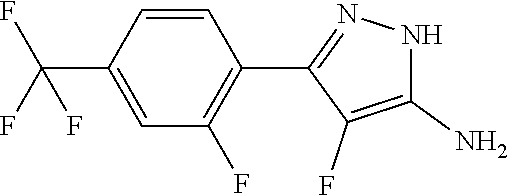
C1=C(C(F)(F)F)C=CC(C2=NNC(N)=C2F)=C1F
